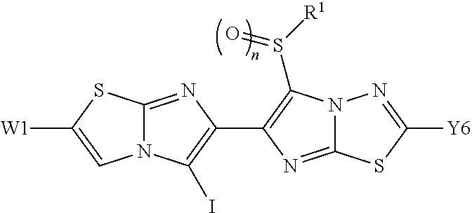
N12C(=NC(C3=C(S([R1])=O)N4C(=N3)SC([Y6])=N4)=C1I)SC([W1])=C2
